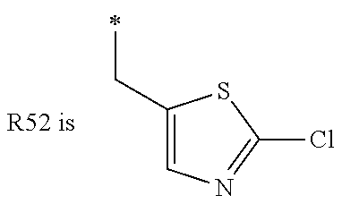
C(C1=CN=C(Cl)S1)C
